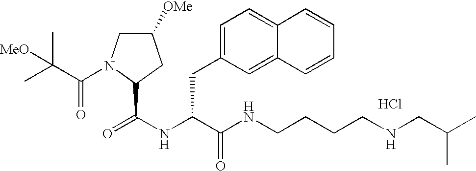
Cl.N(C(C(NCCCCNCC(C)C)=O)CC1=CC=C2C(=C1)C=CC=C2)C(=O)C1N(C(=O)C(C)(C)[MeO])CC([OMe])C1
